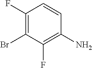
C1(F)=C(Br)C(F)=C(N)C=C1
